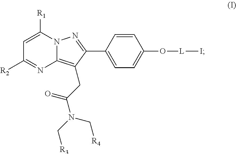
C1=C([R1])N2C(=C(CC(=O)N(C[R4])C[R3])C(C3=CC=C(O[L]I)C=C3)=N2)N=C1[R2]
